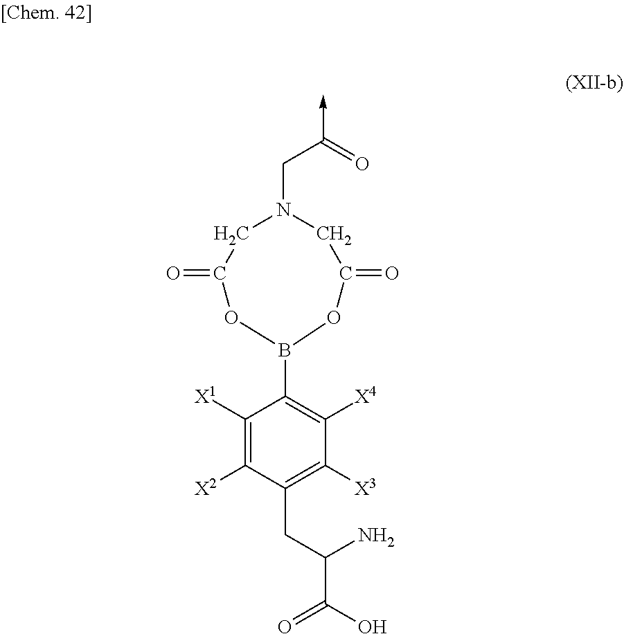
N1(CC(=O)->C)CC(=O)OB(C2=C([X4])C([X3])=C(CC(C(O)=O)N)C([X2])=C2[X1])OC(=O)C1
